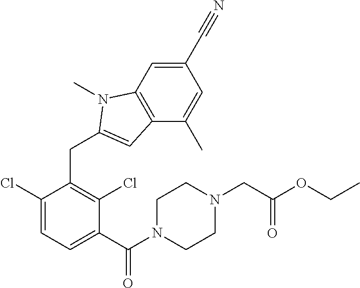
N1(C)C(CC2=C(Cl)C(C(N3CCN(CC(OCC)=O)CC3)=O)=CC=C2Cl)=CC2=C1C=C(C#N)C=C2C
